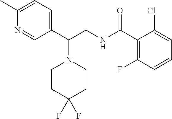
C1=C(C)N=CC(C(CNC(C2=C(F)C=CC=C2Cl)=O)N2CCC(F)(F)CC2)=C1
